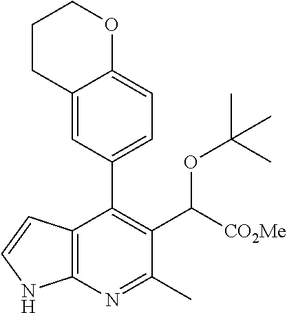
C1CC2=CC(C3=C(C([CO2Me])OC(C)(C)C)C(C)=NC4=C3C=CN4)=CC=C2OC1
